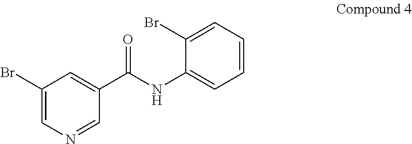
C1(Br)=CN=CC(C(NC2=CC=CC=C2Br)=O)=C1
